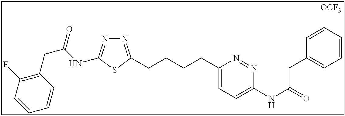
N1=C(CCCCC2=CC=C(NC(=O)CC3=CC=CC([OCF3])=C3)N=N2)SC(NC(CC2=C(F)C=CC=C2)=O)=N1
